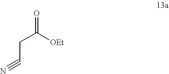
C(CC#N)(=O)[OEt]
